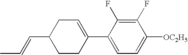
CC=CC1CCC(C2=CC=C([OC2H5])C(F)=C2F)=CC1
